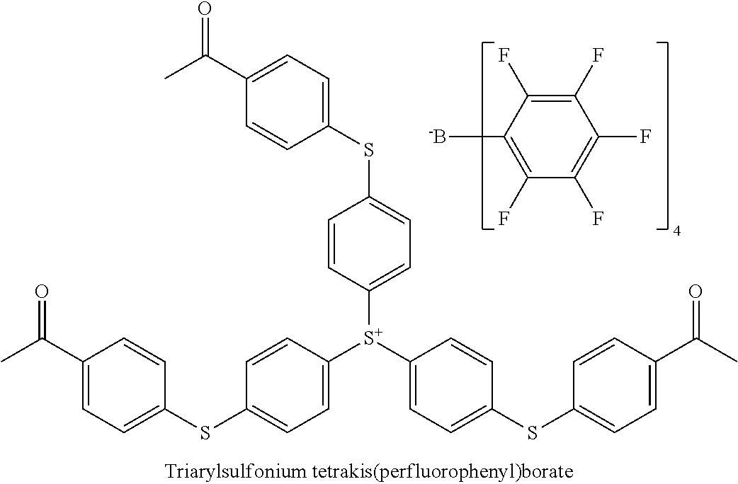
C1(F)=C(F)C([-B])=C(F)C(F)=C1F.C1(C(C)=O)=CC=C(SC2=CC=C([S+](C3=CC=C(SC4=CC=C(C(=O)C)C=C4)C=C3)C3=CC=C(SC4=CC=C(C(=O)C)C=C4)C=C3)C=C2)C=C1
